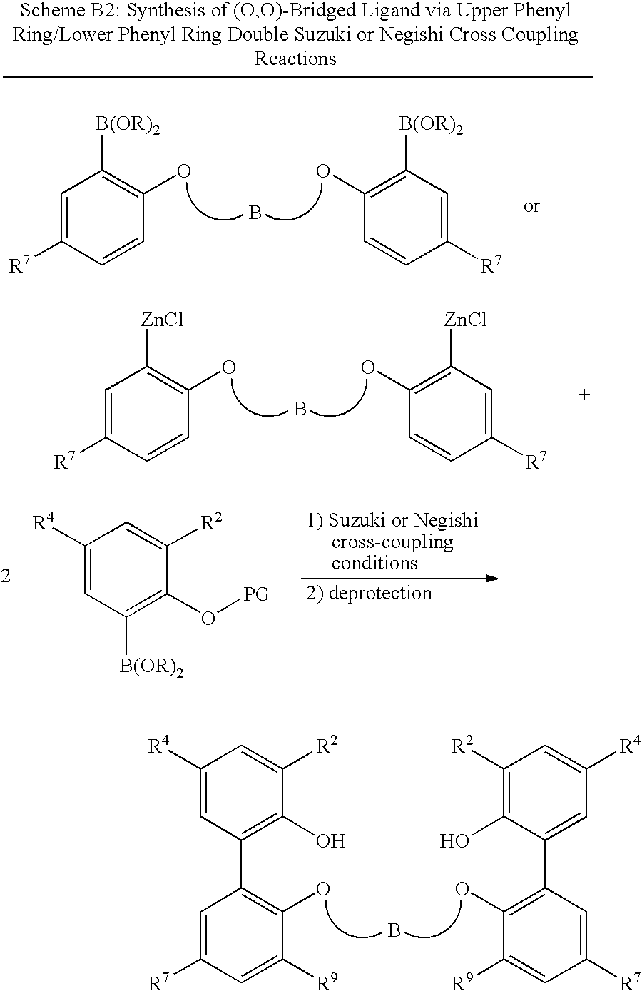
C1=C([R7])C=C([R9])C(O)=C1C1=C(O)C([R2])=CC([R4])=C1.B.C1=C([R7])C=C([R9])C(O)=C1C1=CC([R4])=CC([R2])=C1O.C1=C([R7])C=CC(O)=C1[ZnCl].B.C1=C([R7])C=CC(O)=C1[ZnCl].C1([R4])=CC([B(OR)2])=C(O[PG])C([R2])=C1.C1=C([R7])C=CC(O)=C1[B(OR)2].B.C1=C([R7])C=CC(O)=C1[B(OR)2]
